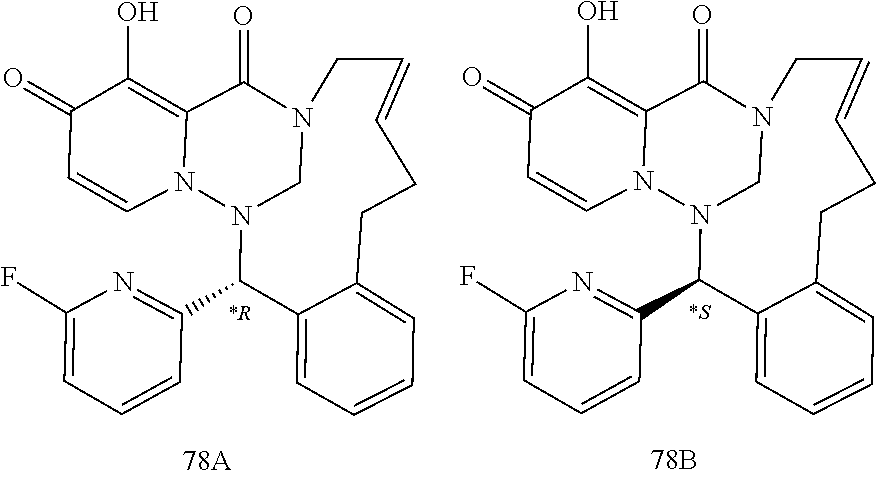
C1N2C(C3=NC(F)=CC=C3)C3=CC=CC=C3CCC=CCN1C(=O)C1=C(O)C(=O)C=CN21.C1N2C(C3=NC(F)=CC=C3)C3=CC=CC=C3CCC=CCN1C(=O)C1=C(O)C(=O)C=CN21
